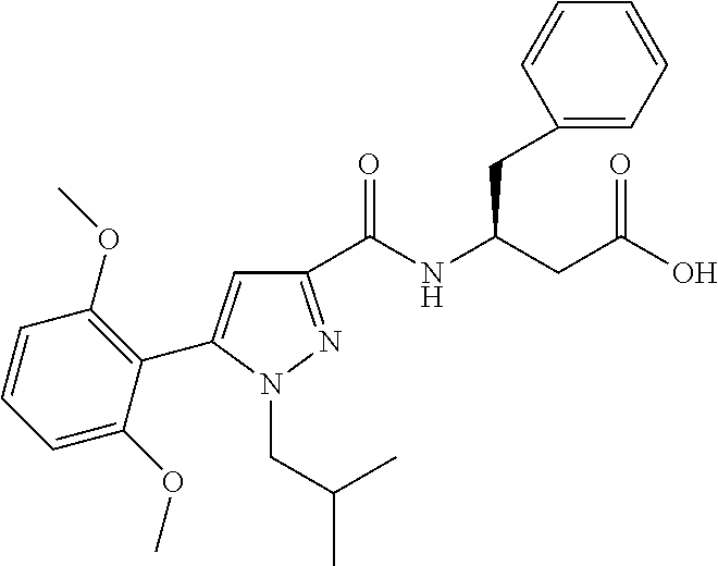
C1(C(NC(CC(O)=O)CC2=CC=CC=C2)=O)=NN(CC(C)C)C(C2=C(OC)C=CC=C2OC)=C1
